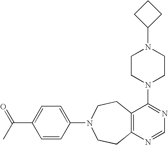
C1CC(N2CCN(C3=NC=NC4=C3CCN(C3=CC=C(C(=O)C)C=C3)CC4)CC2)C1
